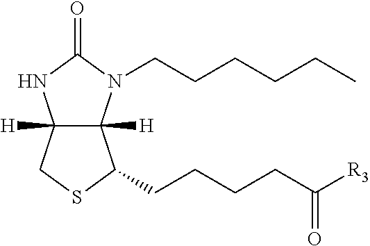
C12([H])C([H])(N(CCCCCC)C(=O)N1)C(CCCCC([R3])=O)SC2
